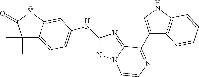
N1=C(NC2=CC=C3C(C)(C)C(=O)NC3=C2)N=C2N1C=CN=C2C1=CNC2=C1C=CC=C2
